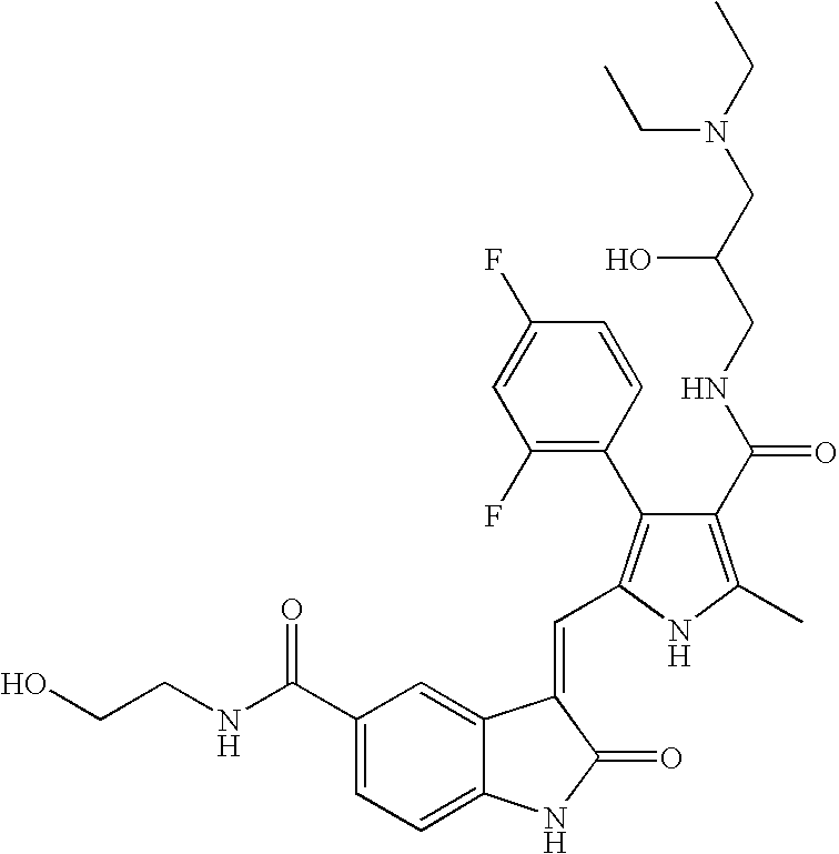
C1(C(NCCO)=O)=CC=C2C(=C1)C(=CC1=C(C3=C(F)C=C(F)C=C3)C(C(NCC(CN(CC)CC)O)=O)=C(C)N1)C(=O)N2
